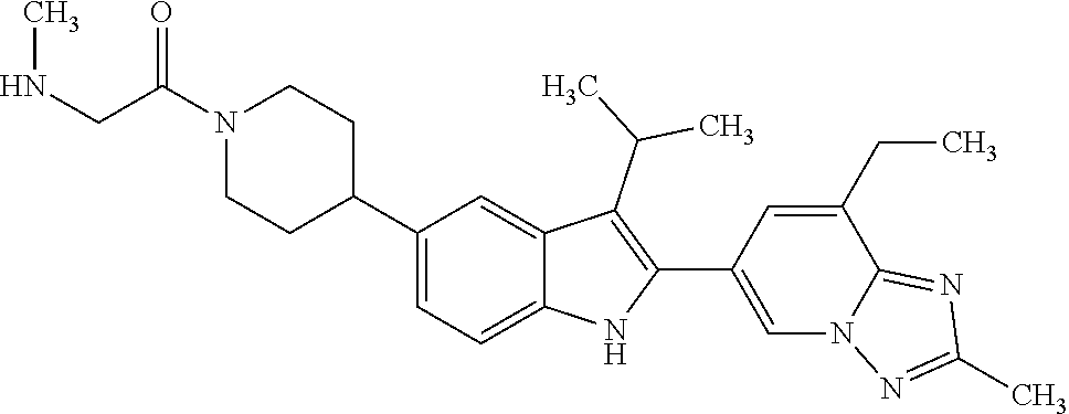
N1(C(CNC)=O)CCC(C2=CC=C3C(=C2)C(C(C)C)=C(C2=CN4C(=NC(C)=N4)C(CC)=C2)N3)CC1
